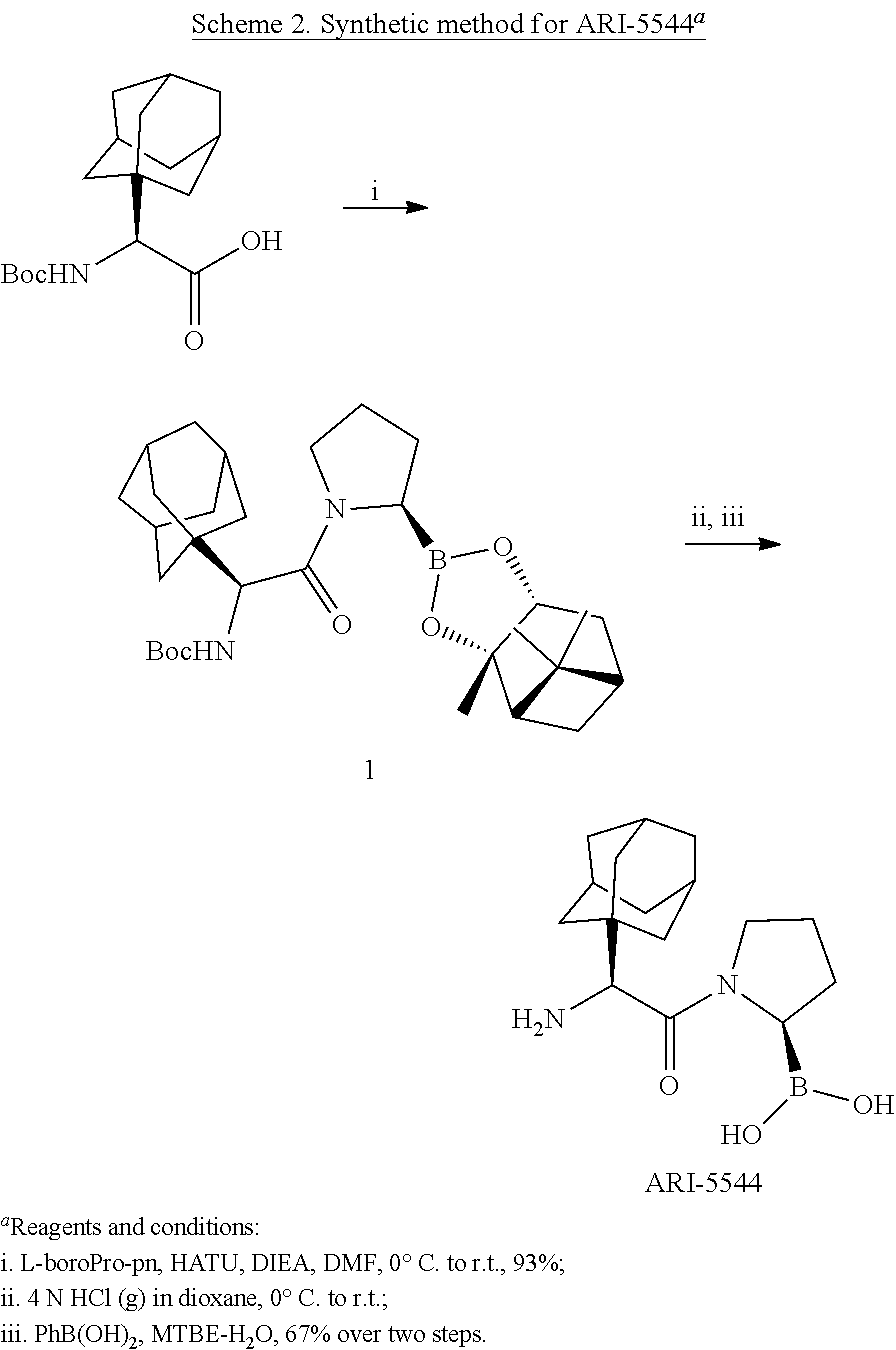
C1C2CC3(C([BocHN])C(O)=O)CC(CC1C3)C2.C1C2CC3(C(N)C(N4C(B(O)O)CCC4)=O)CC(CC1C3)C2.C1C2CC3(C([BocHN])C(=O)N4C(B5OC6(C)C(O5)CC5CC6C5(C)C)CCC4)CC(CC1C3)C2
